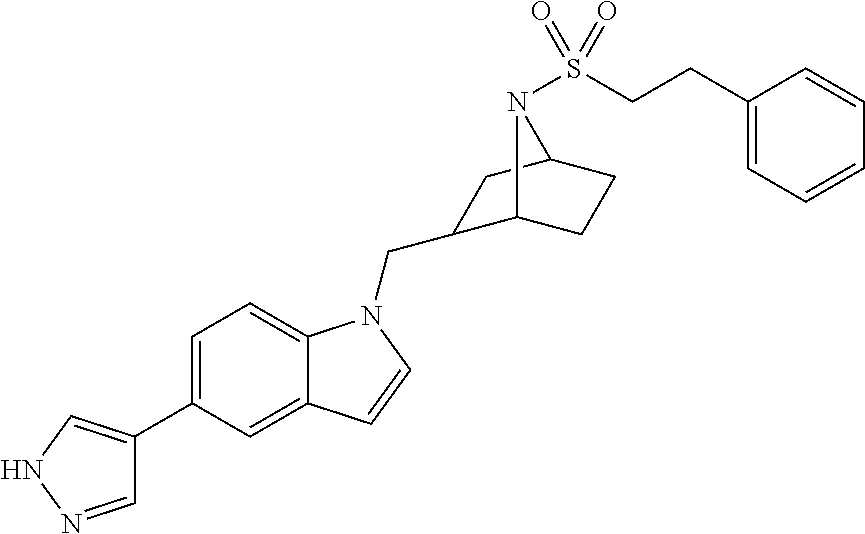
C1=NNC=C1C1=CC=C2C(=C1)C=CN2CC1C2CCC(C1)N2S(CCC1=CC=CC=C1)(=O)=O
